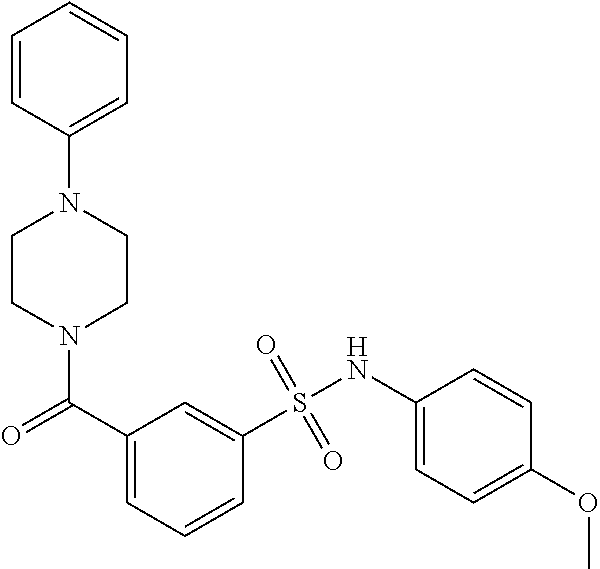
N1(C(=O)C2=CC=CC(S(NC3=CC=C(OC)C=C3)(=O)=O)=C2)CCN(C2=CC=CC=C2)CC1
